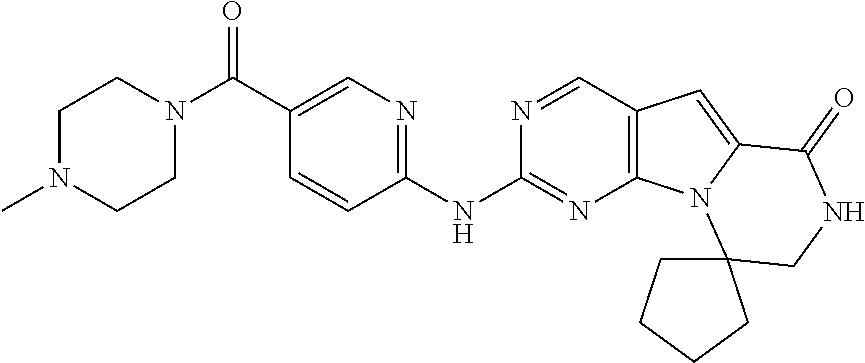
N1(C(C2=CN=C(NC3=NC4=C(C=N3)C=C3N4C4(CNC3=O)CCCC4)C=C2)=O)CCN(C)CC1
